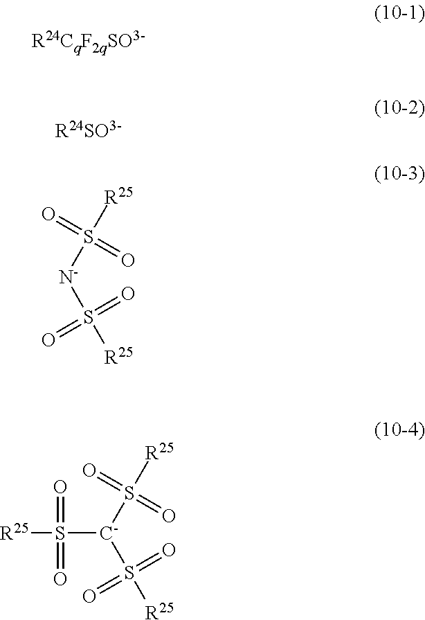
[R24SO3-].S([N-]S([R25])(=O)=O)([R25])(=O)=O.S([C-](S([R25])(=O)=O)S([R25])(=O)=O)([R25])(=O)=O
